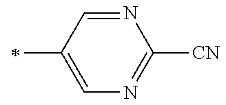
C1=C(C)C=NC([CN])=N1
